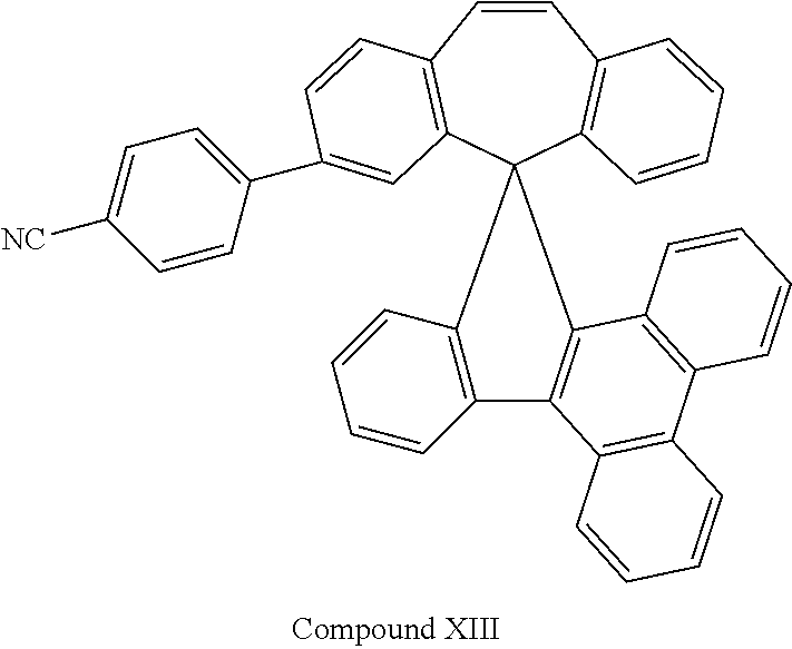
C1=CC2=C(C3(C4=C1C=CC=C4)C1=C(C=CC=C1)C1=C3C3=C(C4=C1C=CC=C4)C=CC=C3)C=C(C1=CC=C([NC])C=C1)C=C2
